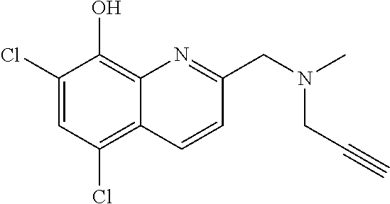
C1(Cl)=C2C(=C(O)C(Cl)=C1)N=C(CN(C)CC#C)C=C2
